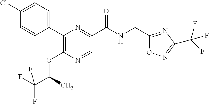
C1(CNC(C2=NC(C3=CC=C(Cl)C=C3)=C(OC(C(F)(F)F)C)N=C2)=O)=NC(C(F)(F)F)=NO1
